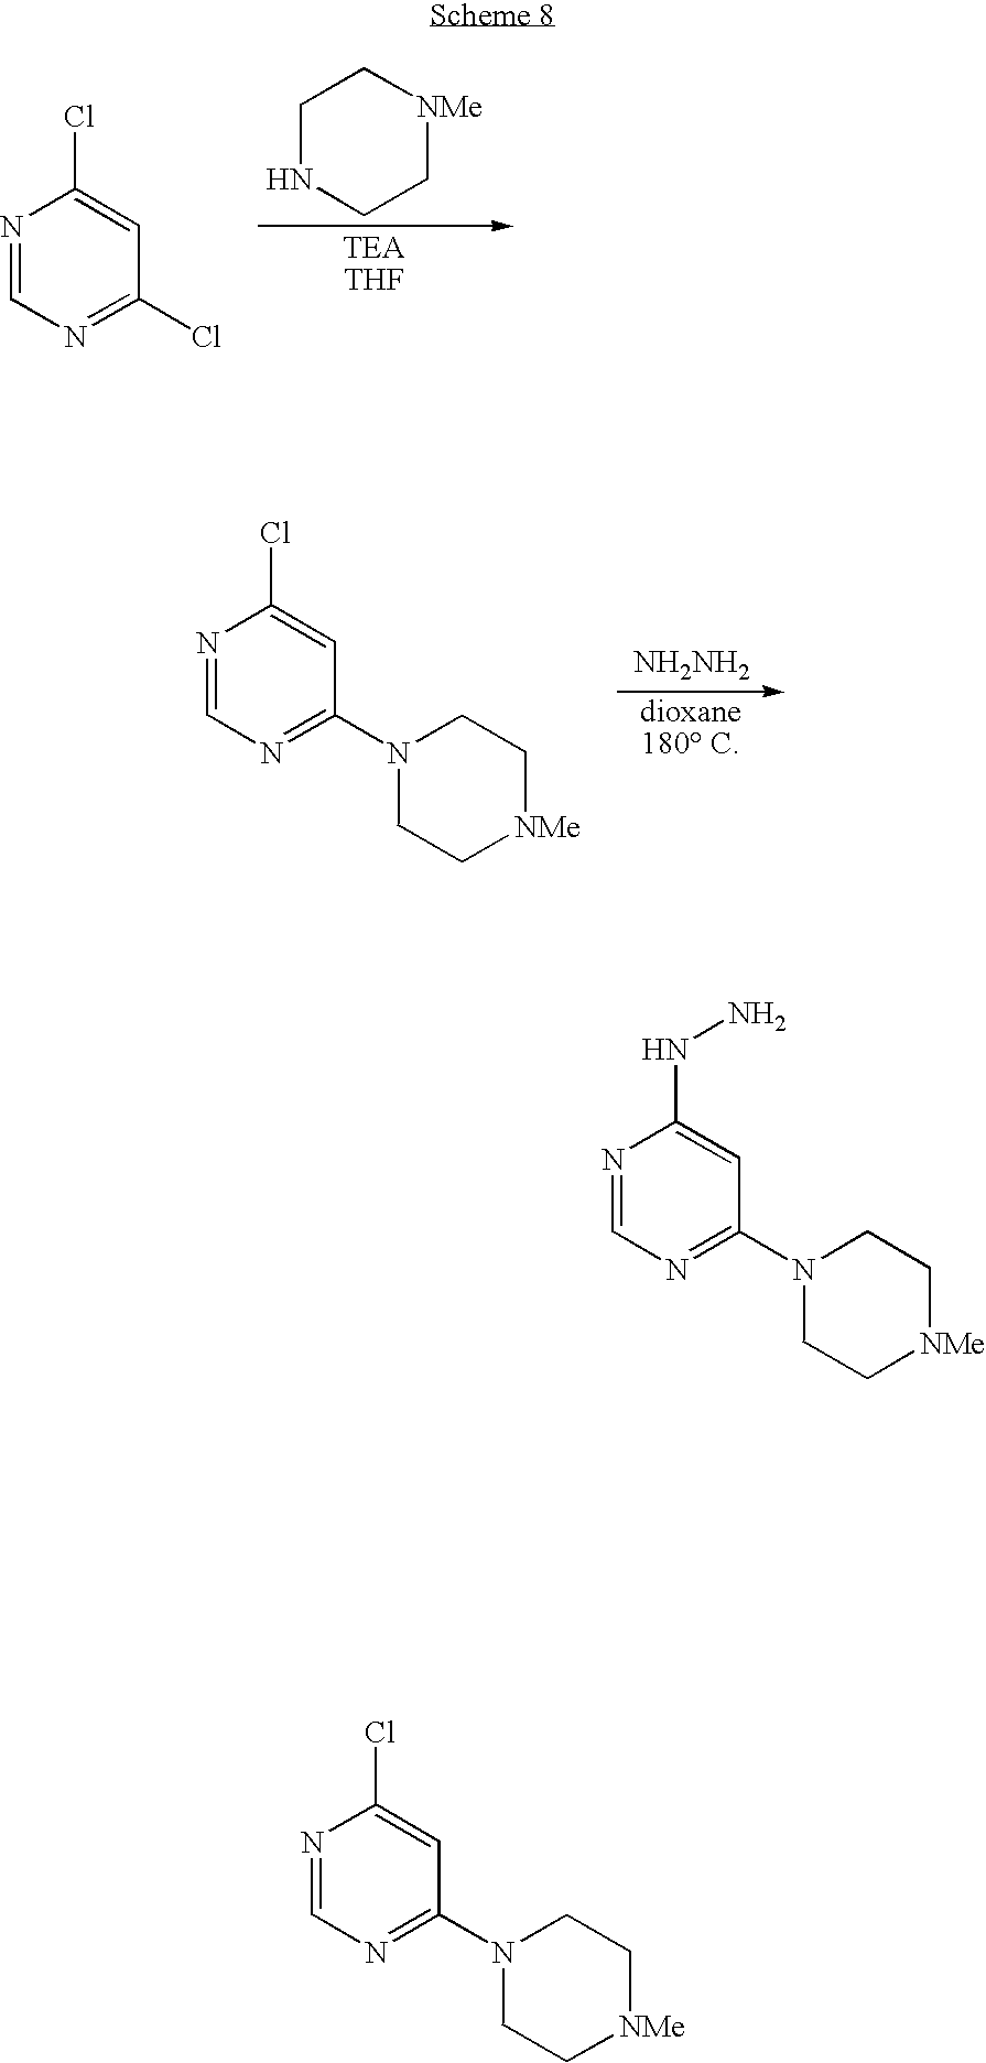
C1NCC[NMe]C1.N1=CN=C(Cl)C=C1Cl.[NH2NH2].N1=CN=C(N2CC[NMe]CC2)C=C1Cl.N1=CN=C(N2CC[NMe]CC2)C=C1NN.N1=CN=C(N2CC[NMe]CC2)C=C1Cl
